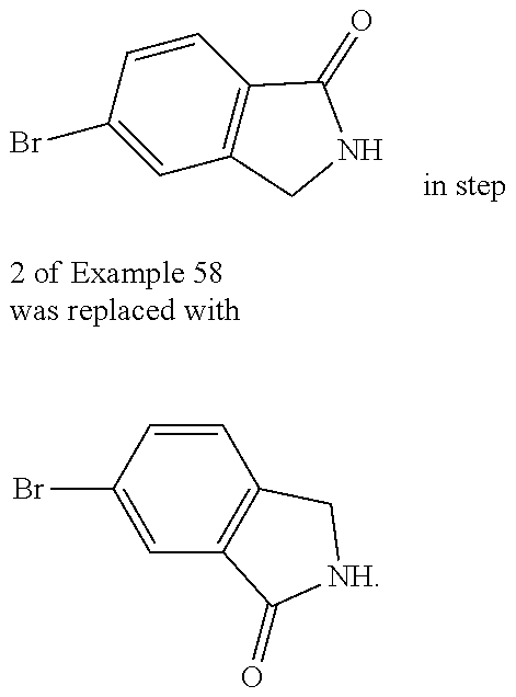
C1(Br)=CC2=C(C=C1)C(=O)NC2.C1=C(Br)C=CC2=C1C(=O)[NH]C2
